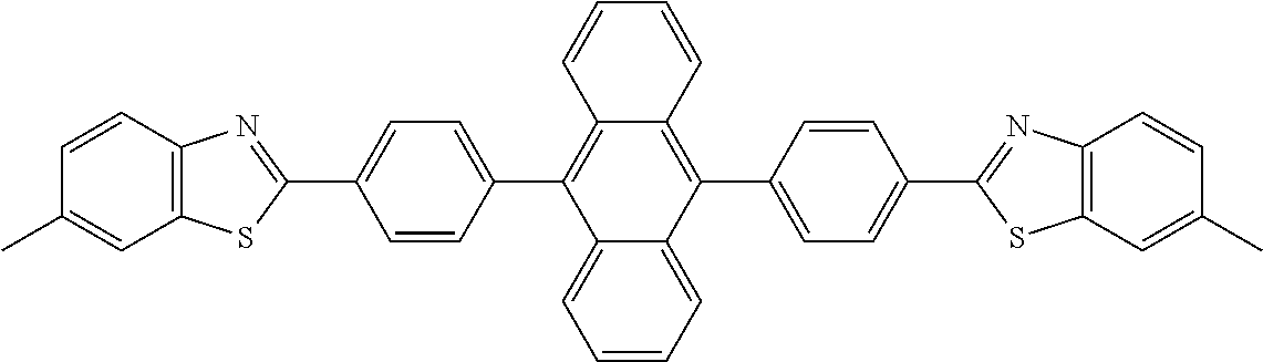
C12=C(C=CC(C)=C1)N=C(C1=CC=C(C3=C4C(=C(C5=CC=C(C6=NC7=C(C=C(C)C=C7)S6)C=C5)C5=CC=CC=C35)C=CC=C4)C=C1)S2
